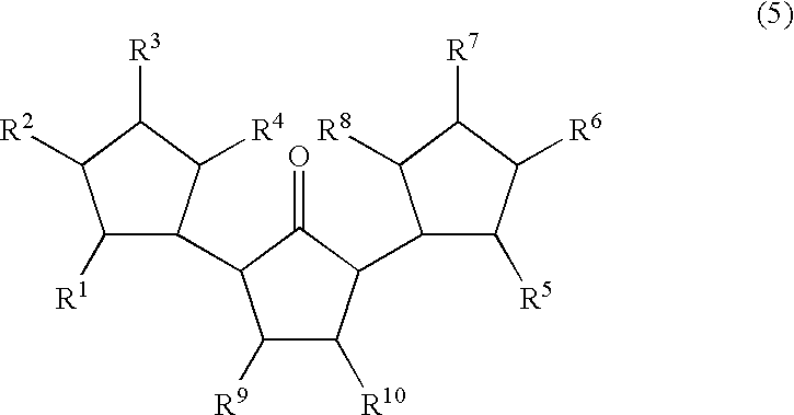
C1([R1])C([R2])C([R3])C([R4])C1C1C([R9])C([R10])C(C2C([R5])C([R6])C([R7])C2[R8])C1=O
